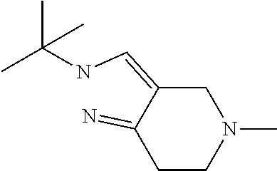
C1C(=CNC(C)(C)C)C(=N)CCN1C
